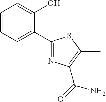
C1=CC=C(C2=NC(C(N)=O)=C(C)S2)C(O)=C1
